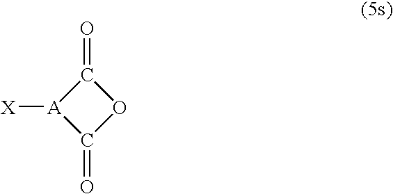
C1(=O)[A]([X])C(=O)O1
